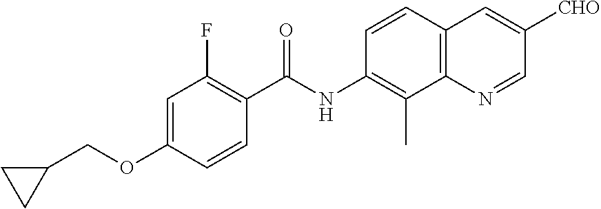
C1=C(OCC2CC2)C=CC(C(NC2=C(C)C3=C(C=C2)C=C([CHO])C=N3)=O)=C1F
